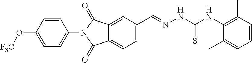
C1=CC(N2C(=O)C3=CC=C(C=NNC(NC4=C(C)C=CC=C4C)=S)C=C3C2=O)=CC=C1O[F3C]
